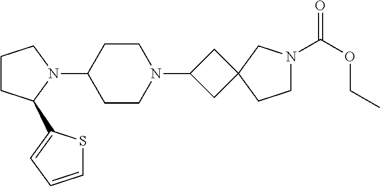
C1CC(C2=CC=CS2)N(C2CCN(C3CC4(C3)CCN(C(OCC)=O)C4)CC2)C1
